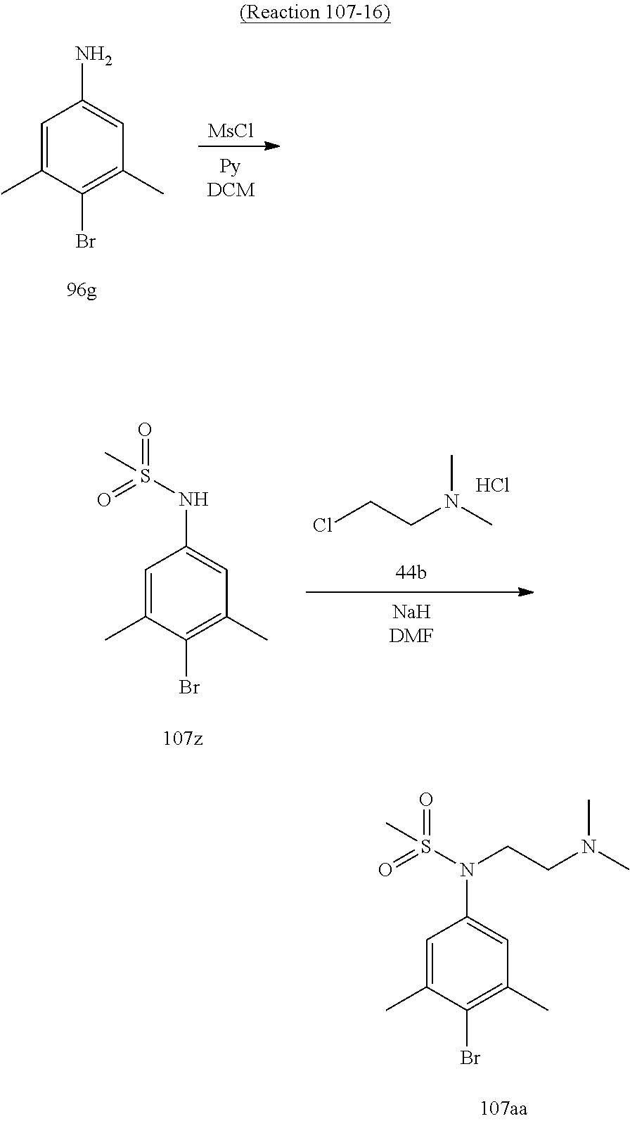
C1=C(C)C(Br)=C(C)C=C1N(S(=O)(=O)C)CCN(C)C.C1=C(C)C(Br)=C(C)C=C1N.[MsCl].C1=C(C)C(Br)=C(C)C=C1NS(=O)(=O)C.ClCCN(C)C.Cl
